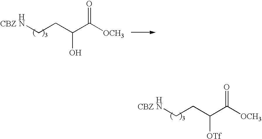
NCCC(C([OCH3])=O)[OTf].NCCC(C([OCH3])=O)O
